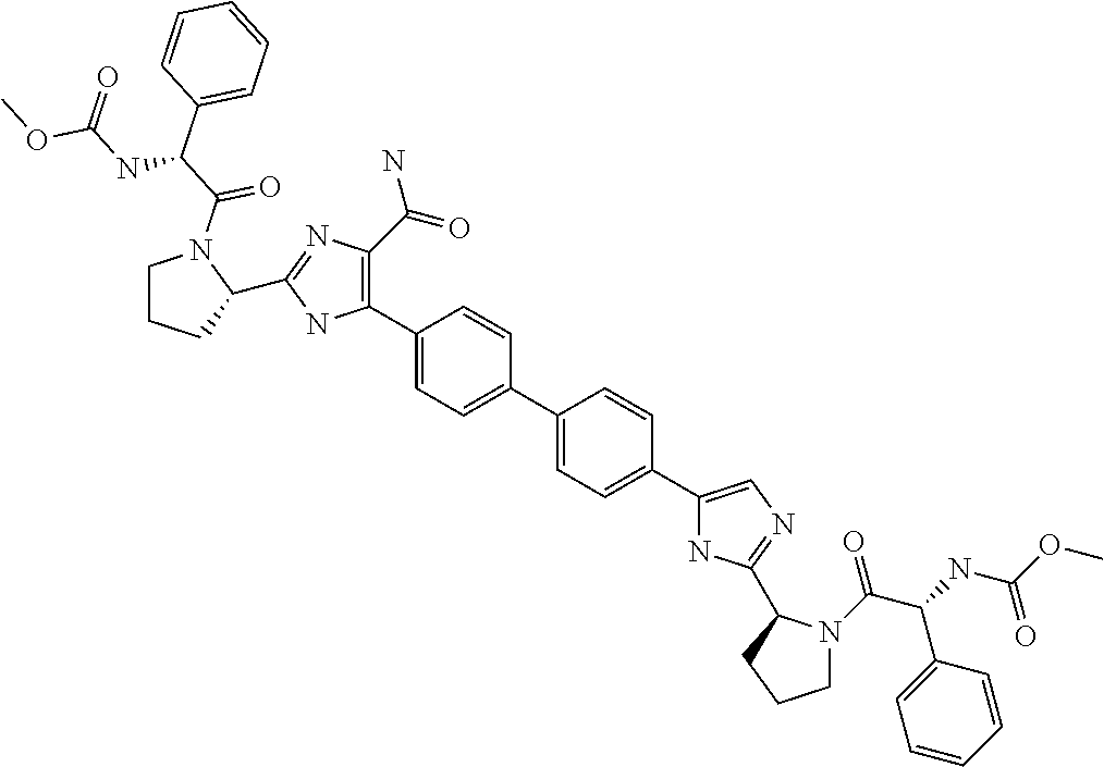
C1(C2=C(C(=O)N)N=C(C3CCCN3C(C(C3=CC=CC=C3)NC(OC)=O)=O)N2)=CC=C(C2=CC=C(C3=CN=C(C4N(C(C(NC(OC)=O)C5=CC=CC=C5)=O)CCC4)N3)C=C2)C=C1
